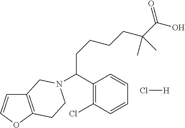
C12=C(OC=C1)CCN(C(C1=C(Cl)C=CC=C1)CCCCC(C(=O)O)(C)C)C2.Cl[H]
